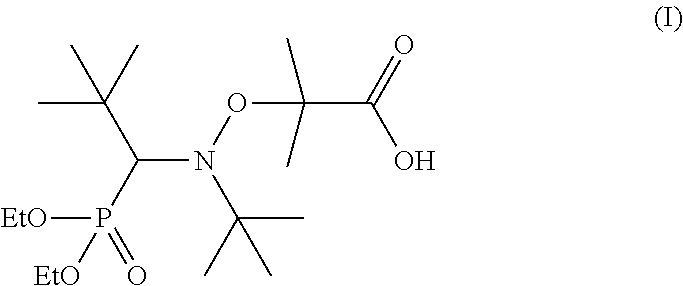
C(N(C(C)(C)C)OC(C)(C(O)=O)C)(P([EtO])(=O)[EtO])C(C)(C)C
